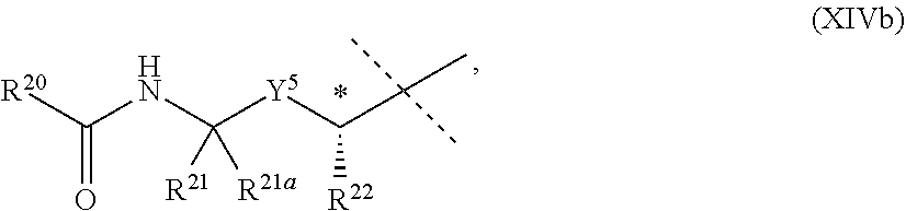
[Y5](C([R21a])(NC([R20])=O)[R21])C([R22])C(C)(C)C
